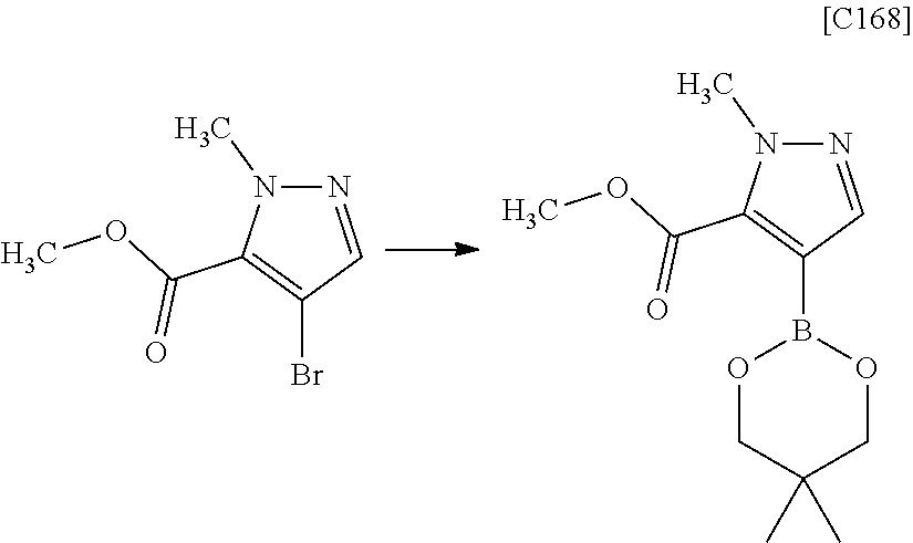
N1=CC(Br)=C(C(OC)=O)N1C.N1=CC(B2OCC(C)(C)CO2)=C(C(OC)=O)N1C
